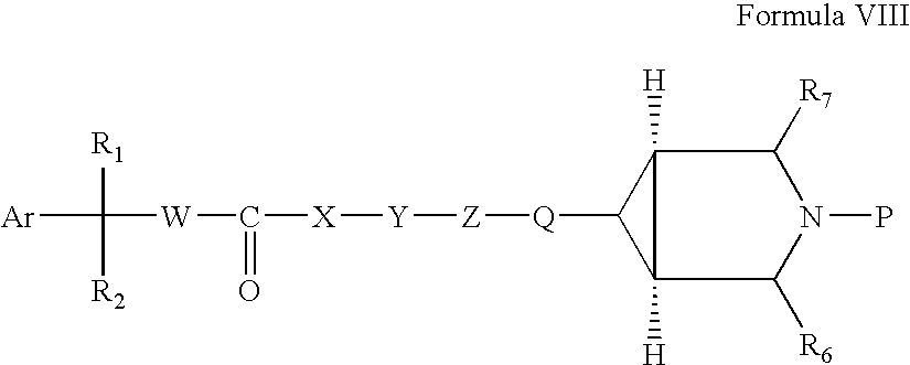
[Ar]C([W]C([X][Y][Z][Q]C1C2([H])C1([H])C([R7])N(P)C2[R6])=O)([R1])[R2]
